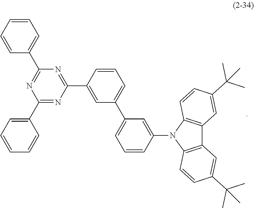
C1(C2=CC=CC=C2)=NC(C2=CC(C3=CC=CC(N4C5=C(C6=C4C=CC(C(C)(C)C)=C6)C=C(C(C)(C)C)C=C5)=C3)=CC=C2)=NC(C2=CC=CC=C2)=N1
